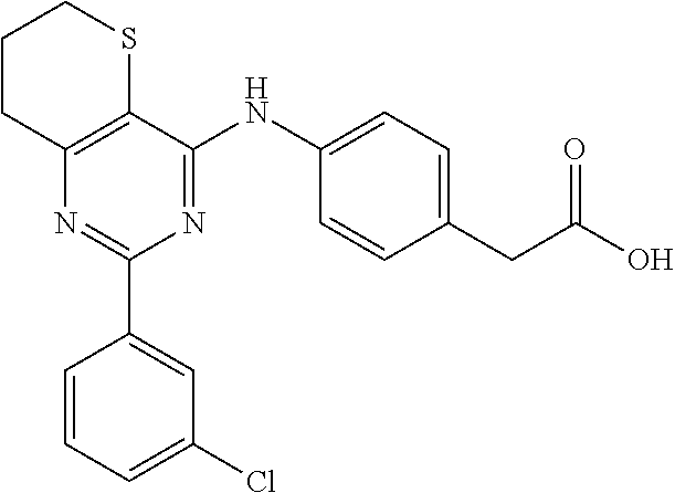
C1(C2=CC(Cl)=CC=C2)=NC2=C(C(NC3=CC=C(CC(O)=O)C=C3)=N1)SCCC2
